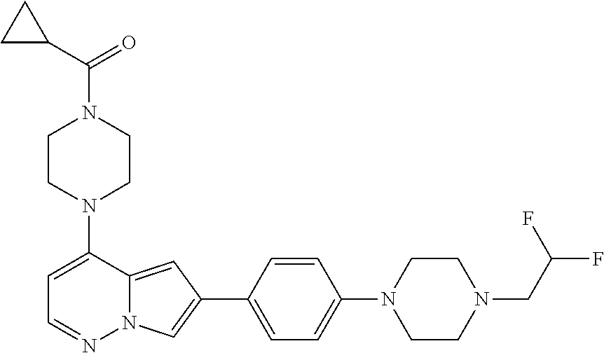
N1(C2=CC=NN3C2=CC(C2=CC=C(N4CCN(CC(F)F)CC4)C=C2)=C3)CCN(C(C2CC2)=O)CC1
